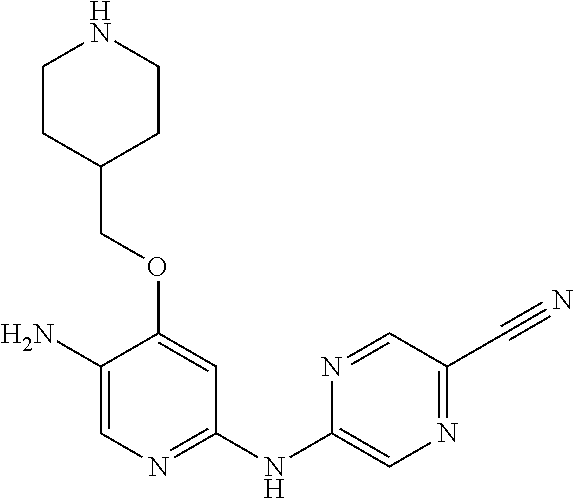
C1(N)=CN=C(NC2=CN=C(C#N)C=N2)C=C1OCC1CCNCC1
